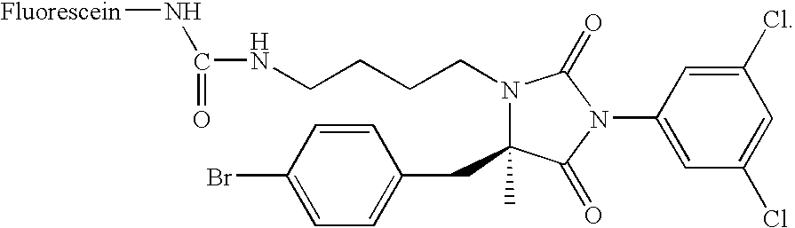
N1(CCCCNC(N[Fluorescein])=O)C(CC2=CC=C(Br)C=C2)(C)C(=O)N(C2=CC(Cl)=CC(Cl)=C2)C1=O
